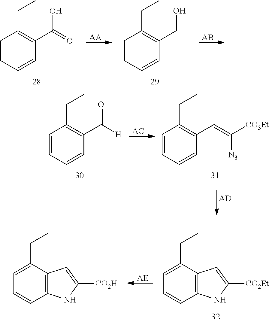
C1=CC=CC(C(=O)O)=C1CC.[AA].[AB].C1=CC=CC(CO)=C1CC.[AC].C1=CC=CC(C(=O)[H])=C1CC.C1=CC=CC(C=C([CO3Et])[N3])=C1CC.[AD].C12=C(C(CC)=CC=C1)C=C([CO2Et])N2.C12=C(C(CC)=CC=C1)C=C([CO2H])N2.[AE]
